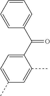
C1=CC=CC(C(C2=CC=C(C)C=C2C)=O)=C1
